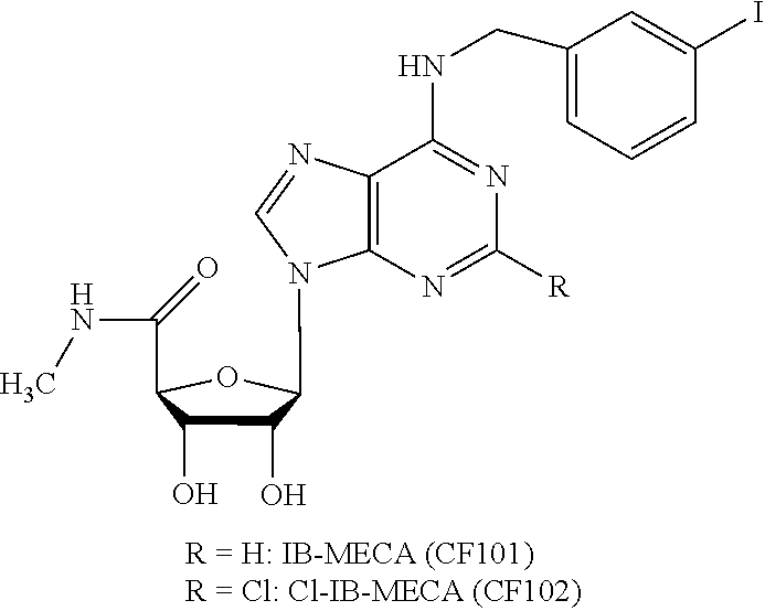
C(NC1=NC([R])=NC2=C1N=CN2C1C(O)C(O)C(C(=O)NC)O1)C1=CC=CC(I)=C1
